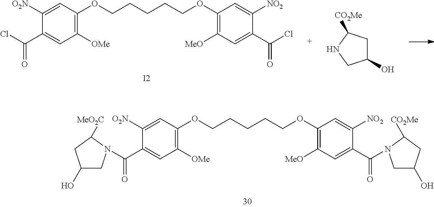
C1(C(=O)N2CC(O)CC2[MeO2C])=CC([OMe])=C(OCCCCCOC2=C([MeO])C=C(C(=O)N3CC(O)CC3[CO2Me])C([NO2])=C2)C=C1[O2N].C1(C(=O)Cl)=CC([OMe])=C(OCCCCCOC2=C([MeO])C=C(C(=O)Cl)C([NO2])=C2)C=C1[O2N].[I2].C1(O)CC([CO2Me])NC1
